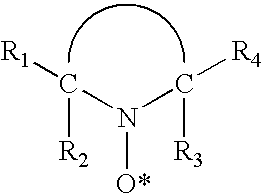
[R1]C(N(C([R4])[R3])[O*])[R2]
